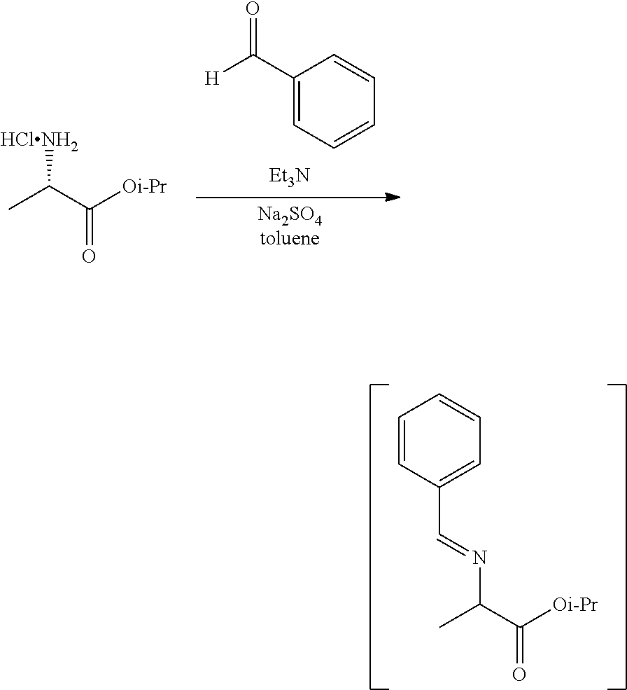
[Et3N].O=C(C1=CC=CC=C1)[H].[Na2SO4toluene].[HClNH2]C(C([Oi-Pr])=O)C.N(C(C([Oi-Pr])=O)C)=CC1=CC=CC=C1
